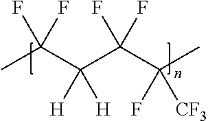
CC(C(C(C(C)(F)[CF3])(F)F)([H])[H])(F)F
